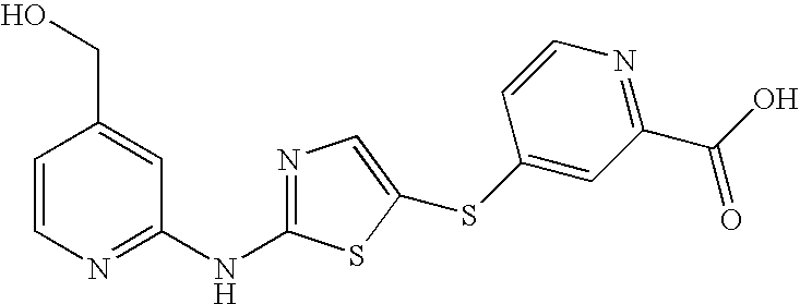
C1=CN=C(NC2=NC=C(SC3=CC(C(O)=O)=NC=C3)S2)C=C1CO
